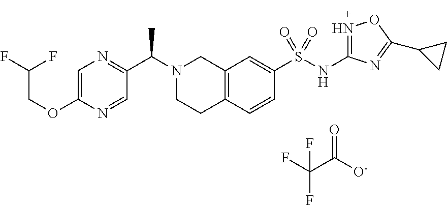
FC(C([O-])=O)(F)F.C1=C(OCC(F)F)N=CC(C(N2CCC3=C(C2)C=C(S(NC2=NOC(C4CC4)=N2)(=O)=O)C=C3)C)=N1
